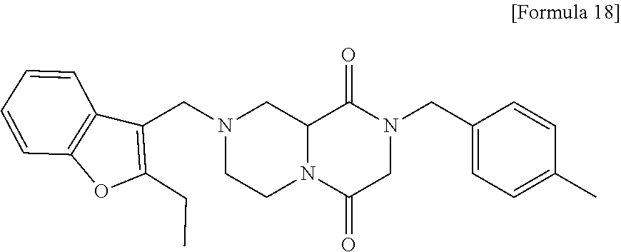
C12=C(C(CN3CCN4C(C3)C(=O)N(CC3=CC=C(C)C=C3)CC4=O)=C(CC)O1)C=CC=C2
